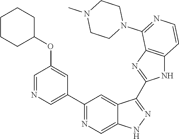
C1(C2=NC=C3C(=C2)C(C2=NC4=C(N2)C=CN=C4N2CCN(C)CC2)=NN3)=CN=CC(OC2CCCCC2)=C1
